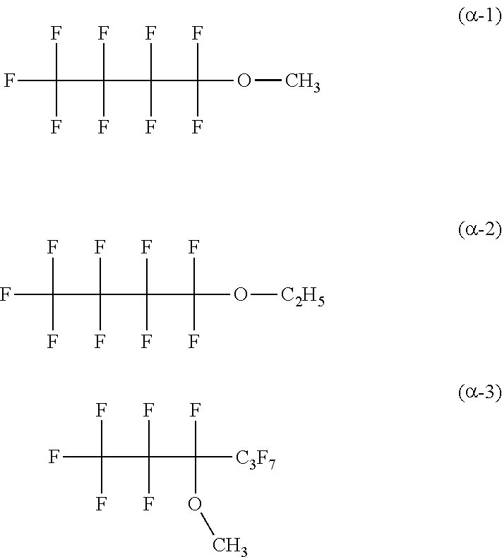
FC(F)(F)C(F)(F)C(F)(F)C(OC)(F)F.FC(F)(F)C(F)(F)C(F)(F)C(O[C2H5])(F)F.FC(F)(F)C(F)(F)C(F)(OC)[C3F7]
